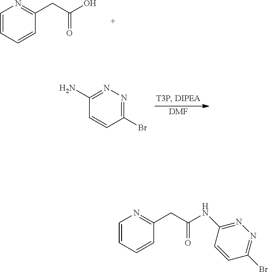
C1=CC=CC(CC(O)=O)=N1.[DMF].N1=C(Br)C=CC(N)=N1.BrC1=NN=C(NC(CC2=NC=CC=C2)=O)C=C1
